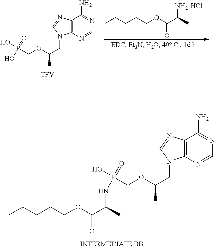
C12=C(N=CN=C1N)N(CC(OCP(NC(C(=O)OCCCCC)C)(=O)O)C)C=N2.C12=C(N=CN=C1N)N(CC(OCP(O)(=O)O)C)C=N2.[TFV].Cl.C(CCCC)OC(=O)C(C)N
